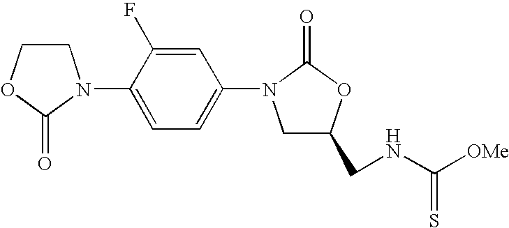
C1COC(=O)N1C1=CC=C(N2CC(CNC([OMe])=S)OC2=O)C=C1F
